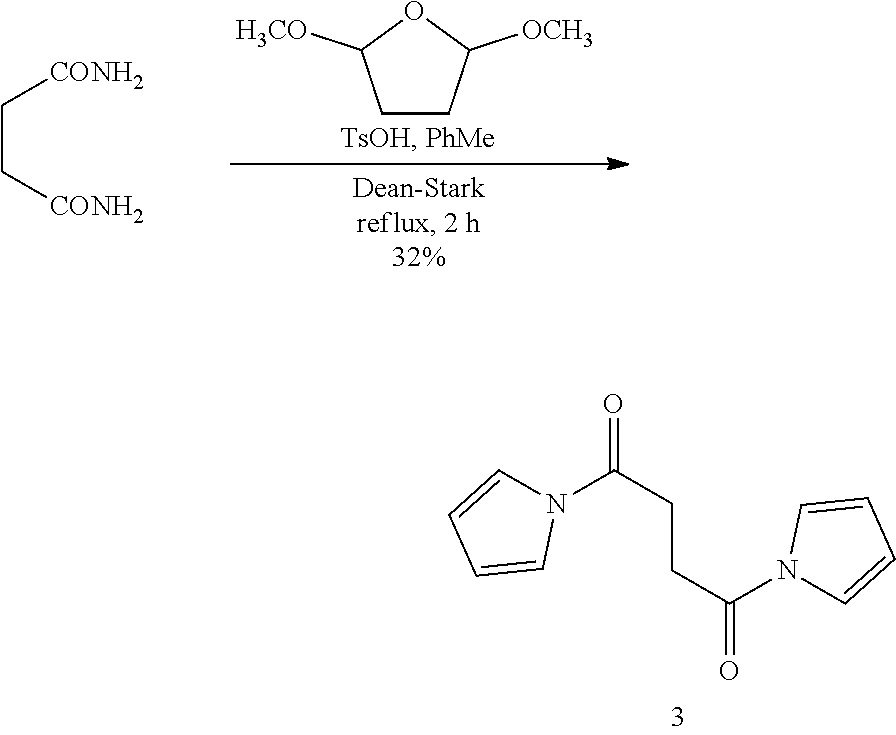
C(C[CONH2])[CONH2].C1CC([OCH3])OC1[H3CO].C(CC(=O)N1C=CC=C1)C(N1C=CC=C1)=O
